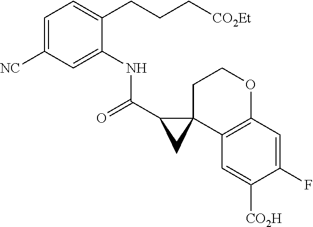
C1(C(=O)NC2=CC([NC])=CC=C2CCC[CO2Et])CC12C1=C(C=C(F)C([CO2H])=C1)OCC2
